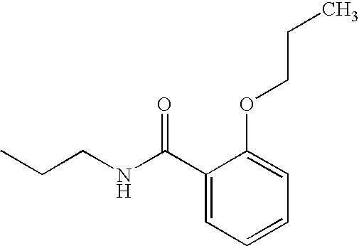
C1(C(NCCC)=O)=CC=CC=C1OCCC
